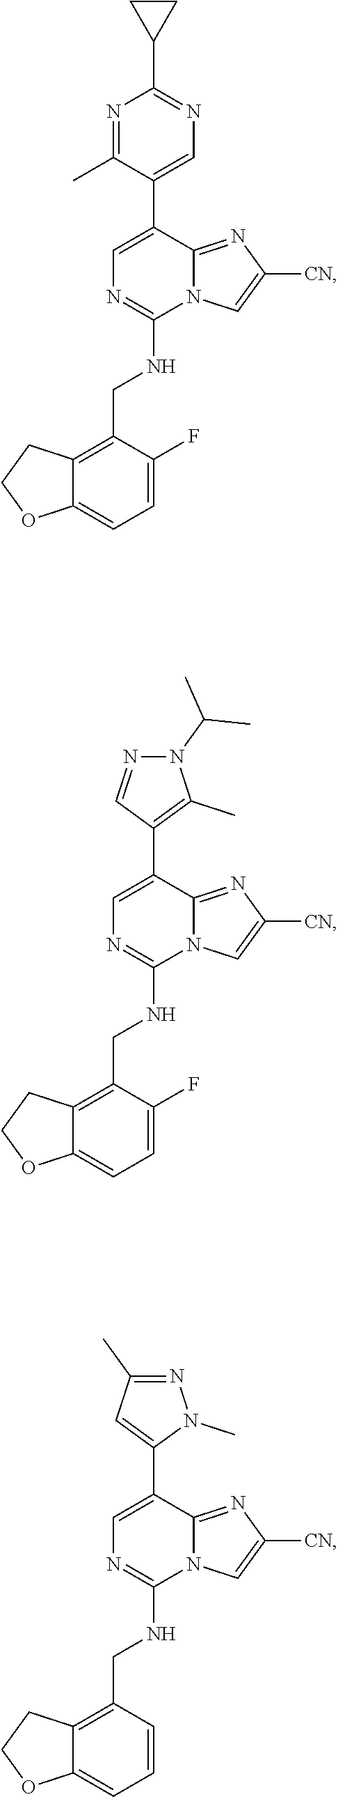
C1=C(F)C(CNC2=NC=C(C3=C(C)N(C(C)C)N=C3)C3=NC([CN])=CN23)=C2C(=C1)OCC2.C1=C(F)C(CNC2=NC=C(C3=CN=C(C4CC4)N=C3C)C3=NC([CN])=CN23)=C2C(=C1)OCC2.C1=CC(CNC2=NC=C(C3=CC(C)=NN3C)C3=NC([CN])=CN23)=C2C(=C1)OCC2
